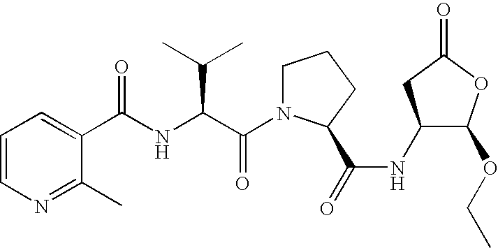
C1=CN=C(C)C(C(NC(C(N2CCCC2C(=O)NC2C(OCC)OC(=O)C2)=O)C(C)C)=O)=C1
